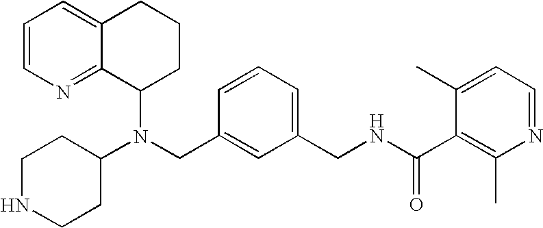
N(CC1=CC(CNC(C2=C(C)N=CC=C2C)=O)=CC=C1)(C1CCCC2=CC=CN=C12)C1CCNCC1
